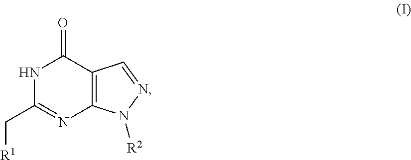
[R1]CC1=NC2=C(C(=O)N1)C=NN2[R2]
